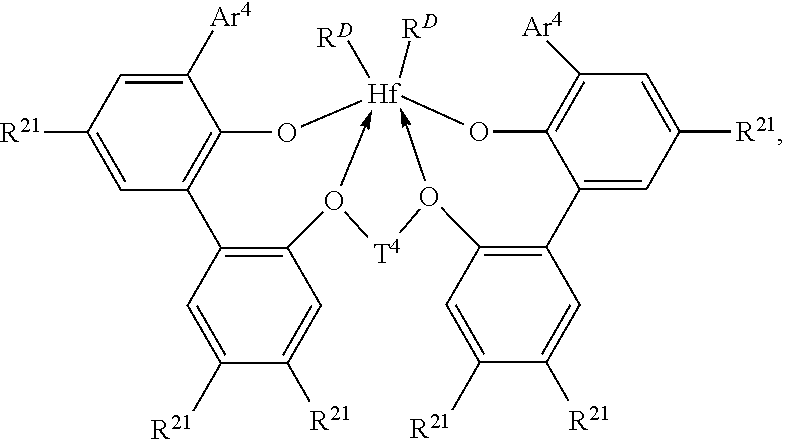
C1([Ar4])=CC([R21])=CC2=C1O[Hf]13([RD])([RD])-O(C4=C2C=C([R21])C([R21])=C4)[T4]O->1C1=C(C2=CC([R21])=CC([Ar4])=C2O3)C=C([R21])C([R21])=C1
